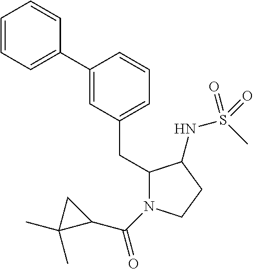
C1(C2=CC=CC=C2)=CC(CC2N(C(C3CC3(C)C)=O)CCC2NS(C)(=O)=O)=CC=C1
